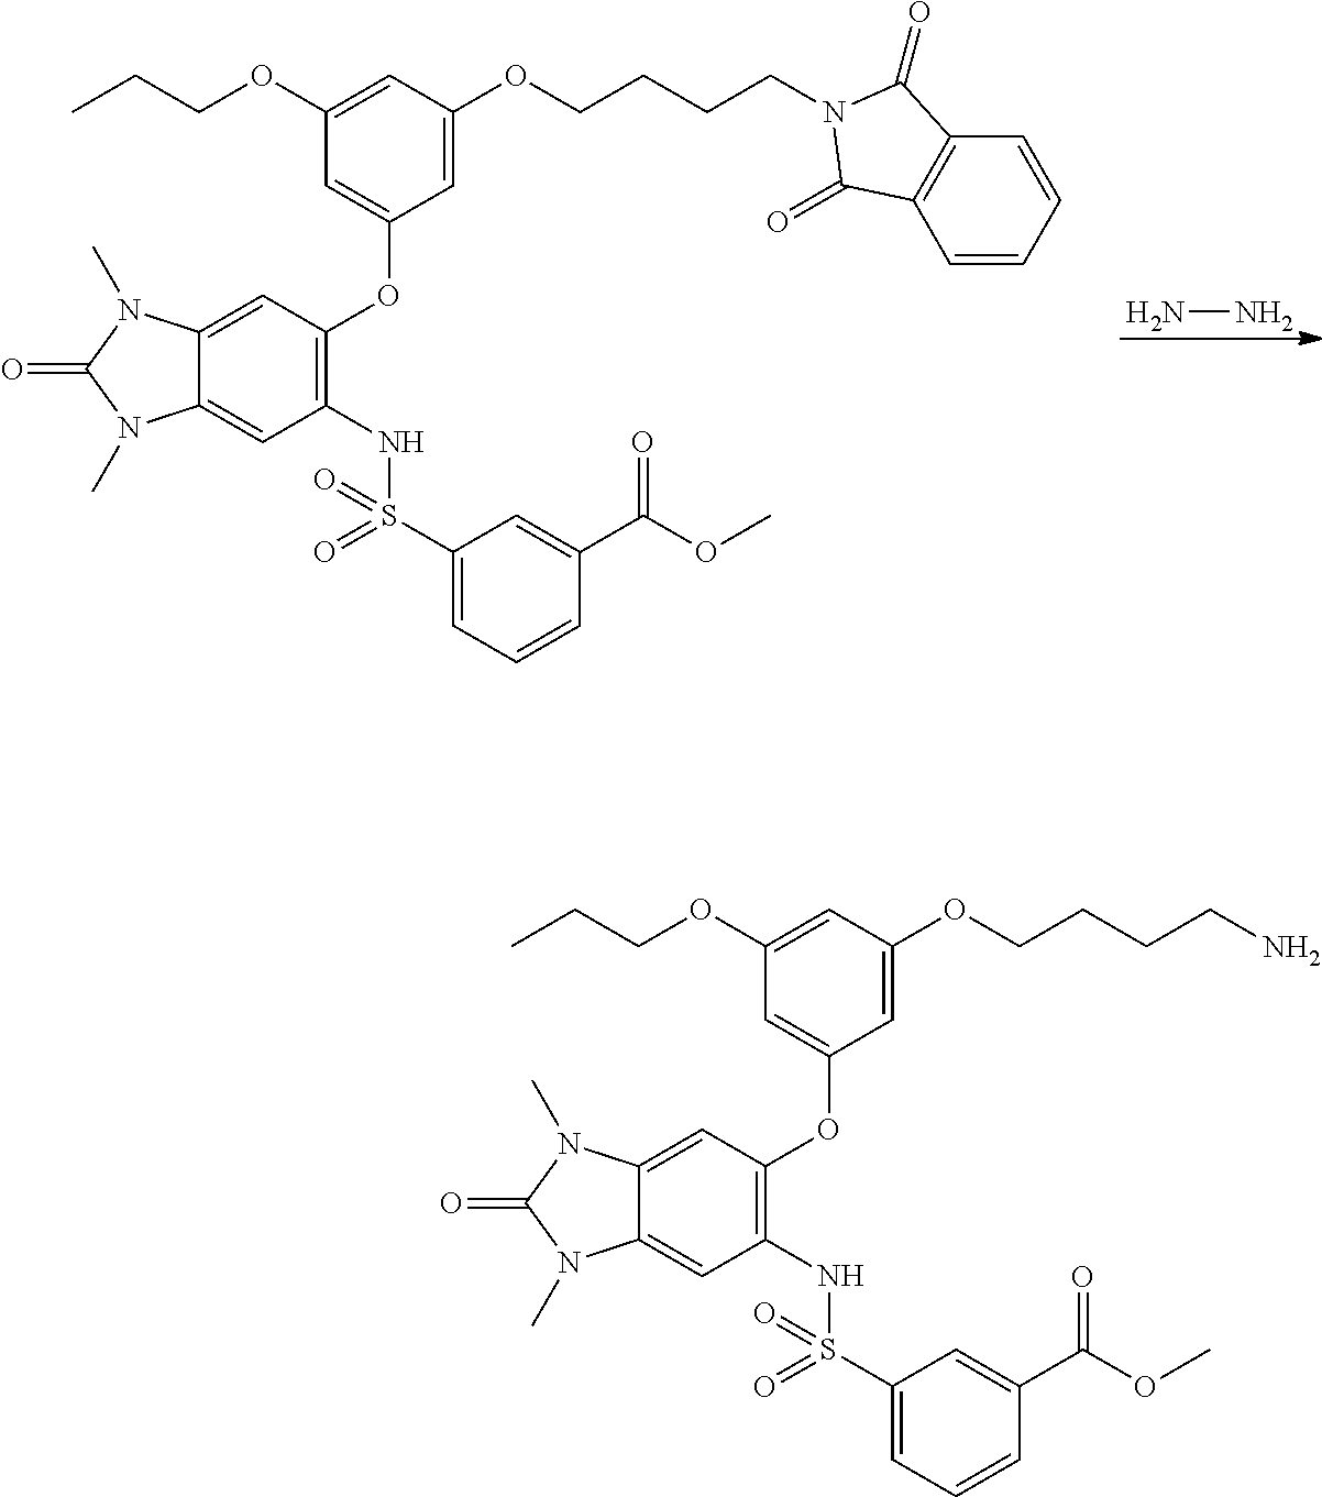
NN.C1(OCCC)=CC(OCCCCN2C(=O)C3=C(C=CC=C3)C2=O)=CC(OC2=C(NS(C3=CC=CC(C(OC)=O)=C3)(=O)=O)C=C3C(=C2)N(C)C(=O)N3C)=C1.C1(OCCC)=CC(OCCCCN)=CC(OC2=C(NS(C3=CC=CC(C(OC)=O)=C3)(=O)=O)C=C3C(=C2)N(C)C(=O)N3C)=C1
